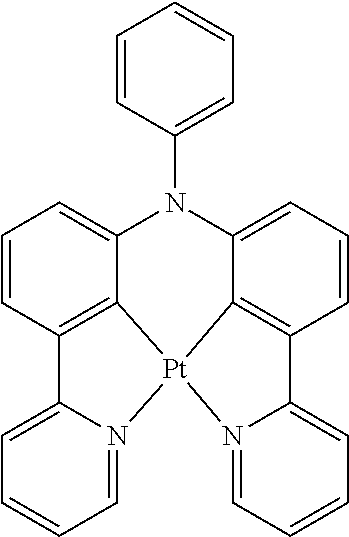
C1(N2C3=CC=CC4=C3[Pt]3(C5=C(C=CC=C25)C2=CC=CC=N23)N2=CC=CC=C42)=CC=CC=C1
